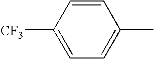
[CF3]C1=CC=C(C)C=C1
